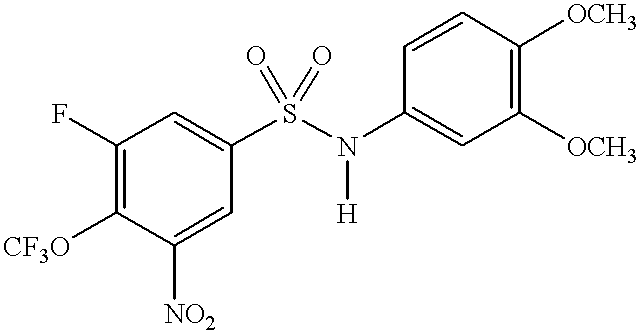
C1(F)=C([CF3O])C([NO2])=CC(S(N(C2=CC([OCH3])=C([OCH3])C=C2)[H])(=O)=O)=C1
